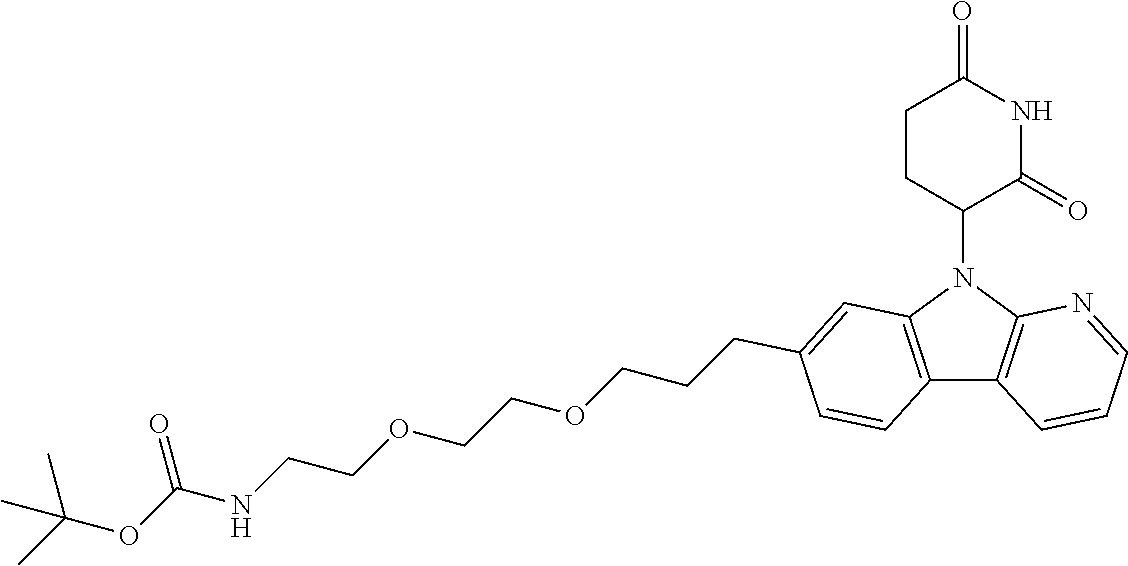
N1(C2CCC(=O)NC2=O)C2=C(C3=C1C=C(CCCOCCOCCNC(OC(C)(C)C)=O)C=C3)C=CC=N2
